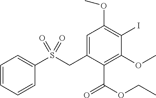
C1=C(S(CC2=CC(OC)=C(I)C(OC)=C2C(=O)OCC)(=O)=O)C=CC=C1
